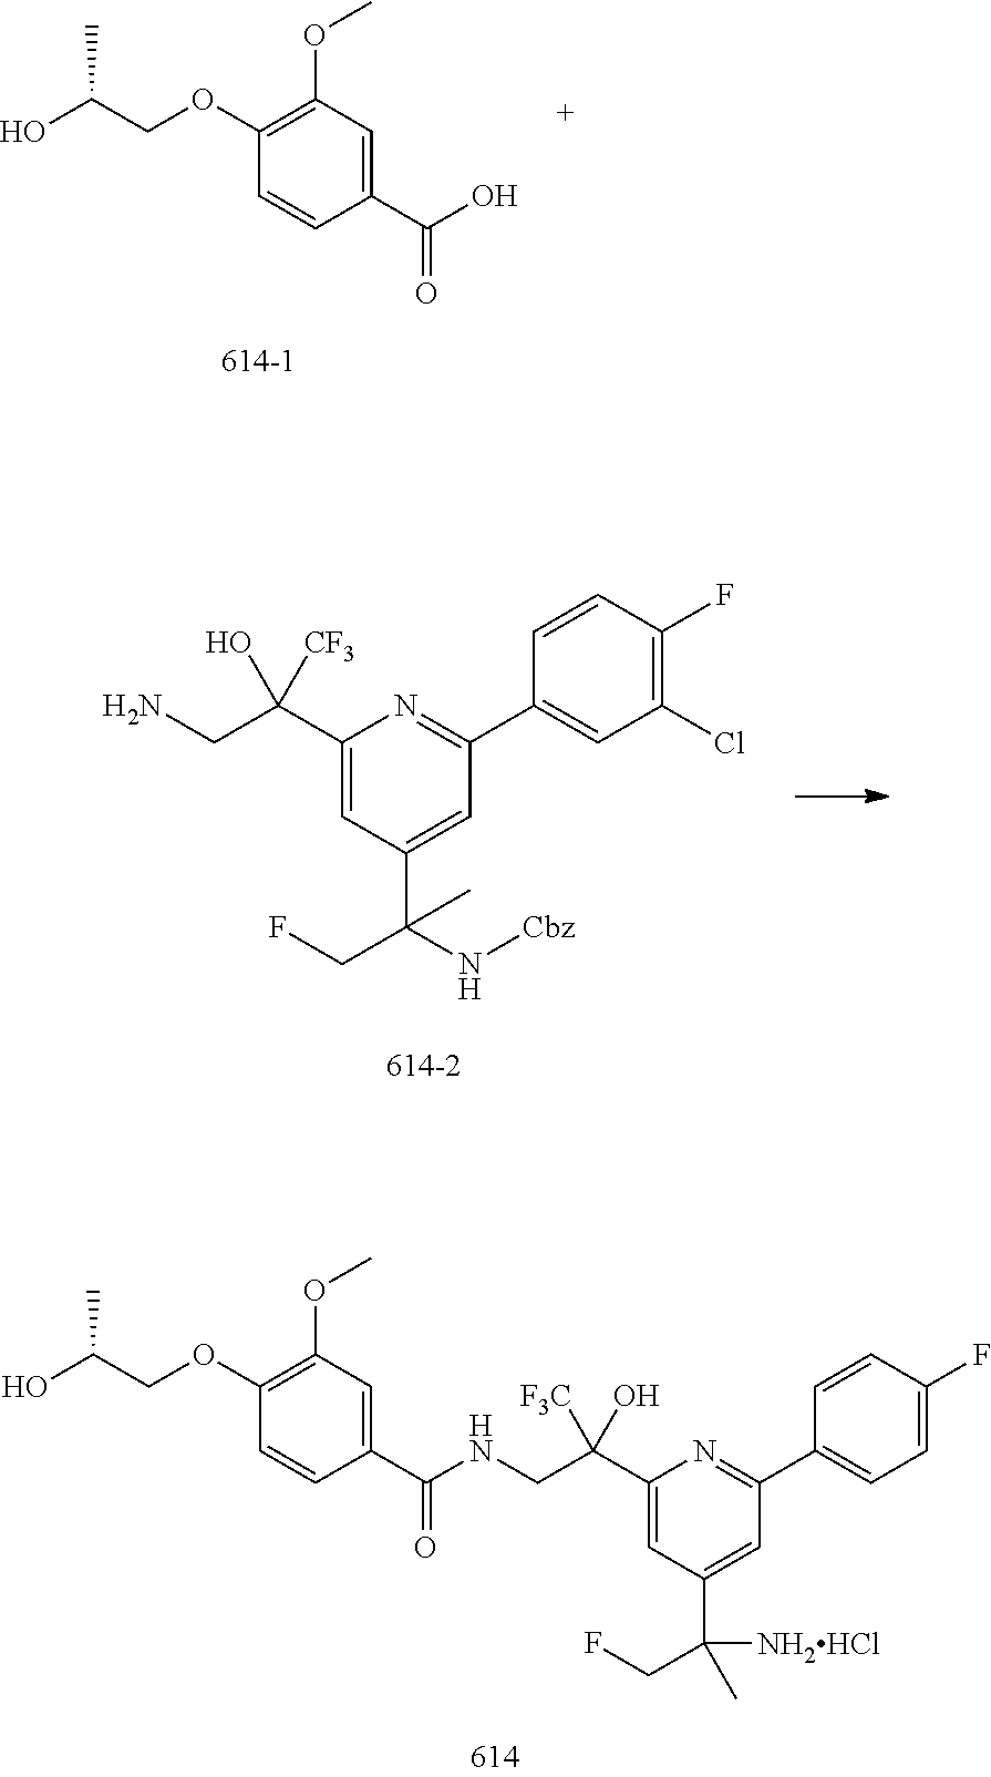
O(C1=C(OC)C=C(C(O)=O)C=C1)CC(O)C.C(C1=CC(C(N[Cbz])(CF)C)=CC(C2=CC(Cl)=C(F)C=C2)=N1)(CN)(O)[CF3].O(C1=C(OC)C=C(C(NCC(C2=CC(C([NH2HCl])(CF)C)=CC(C3=CC=C(F)C=C3)=N2)([F3C])O)=O)C=C1)CC(O)C
